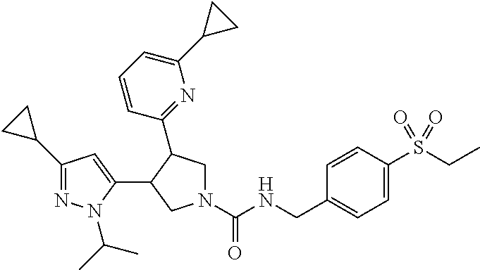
N1(C(NCC2=CC=C(S(CC)(=O)=O)C=C2)=O)CC(C2=NC(C3CC3)=CC=C2)C(C2=CC(C3CC3)=NN2C(C)C)C1
